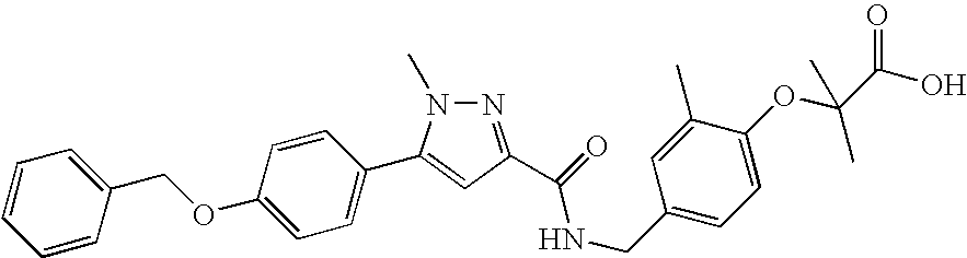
C1=CC=CC(COC2=CC=C(C3=CC(C(NCC4=CC=C(OC(C(O)=O)(C)C)C(C)=C4)=O)=NN3C)C=C2)=C1
